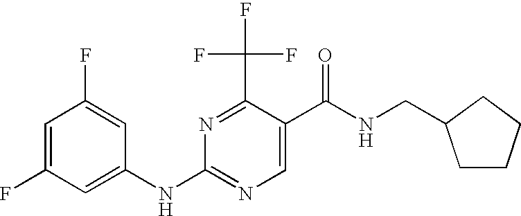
C1=C(F)C=C(NC2=NC=C(C(NCC3CCCC3)=O)C(C(F)(F)F)=N2)C=C1F
